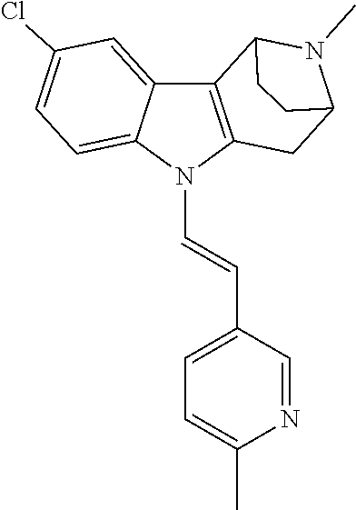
N1(C)C2C3=C(CC1CC2)N(C=CC1=CC=C(C)N=C1)C1=CC=C(Cl)C=C31
